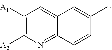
C1([A1])=C([A2])N=C2C(=C1)C=C(C)C=C2
